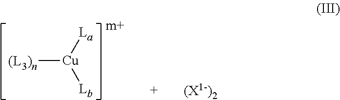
[(L3)n][Cu]([La])[Lb].[(X1-)2]
